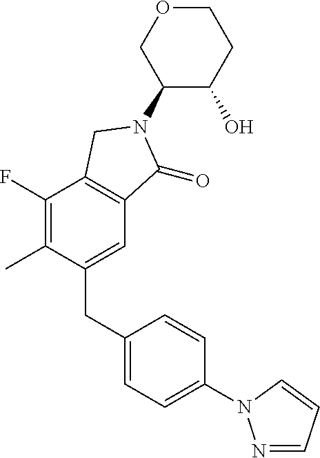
C1(N2C(=O)C3=C(C(F)=C(C)C(CC4=CC=C(N5N=CC=C5)C=C4)=C3)C2)C(O)CCOC1
